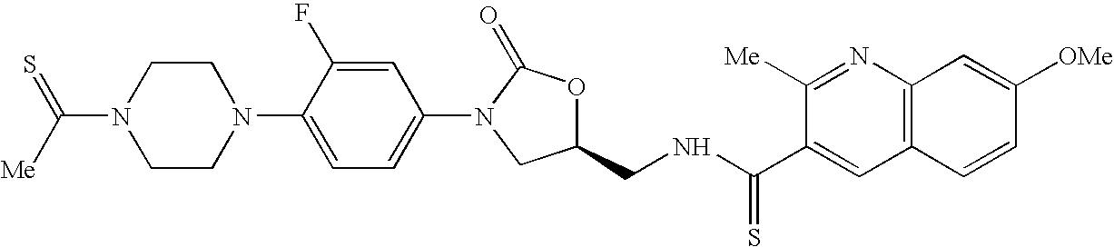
N1(C([Me])=S)CCN(C2=CC=C(N3C(=O)OC(CNC(C4=CC5=C(N=C4[Me])C=C([OMe])C=C5)=S)C3)C=C2F)CC1
